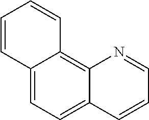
C1=CC=CC2=C3C(=CC=C12)C=CC=N3
